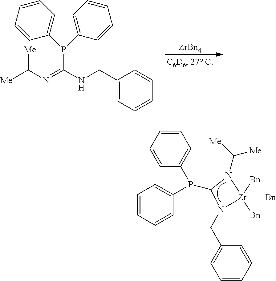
P(C1=CC=CC=C1)(C1=CC=CC=C1)C1N(CC2=CC=CC=C2)[Zr]([Bn])([Bn])([Bn])N1C([Me])[Me].[ZrBn4].[Me]C(N=C(NCC1=CC=CC=C1)P(C1=CC=CC=C1)C1=CC=CC=C1)[Me]
